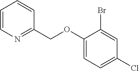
C1=CN=C(COC2=CC=C(Cl)C=C2Br)C=C1
